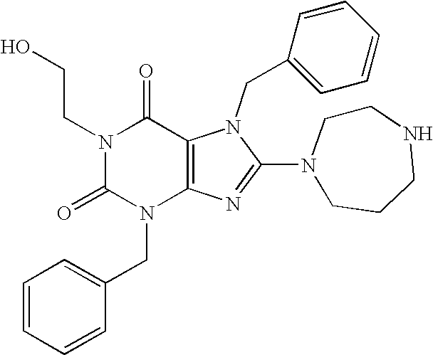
N1(CCO)C(=O)N(CC2=CC=CC=C2)C2=C(C1=O)N(CC1=CC=CC=C1)C(N1CCCNCC1)=N2
